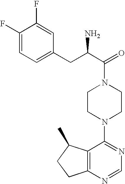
C(C1=CC=C(F)C(F)=C1)C(C(=O)N1CCN(C2=NC=NC3=C2C(C)CC3)CC1)N
